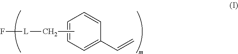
C1=C(C=C)C=CC=C1.CC[L]F
